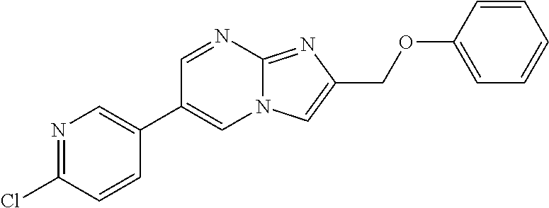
C1=NC2=NC(COC3=CC=CC=C3)=CN2C=C1C1=CN=C(Cl)C=C1
